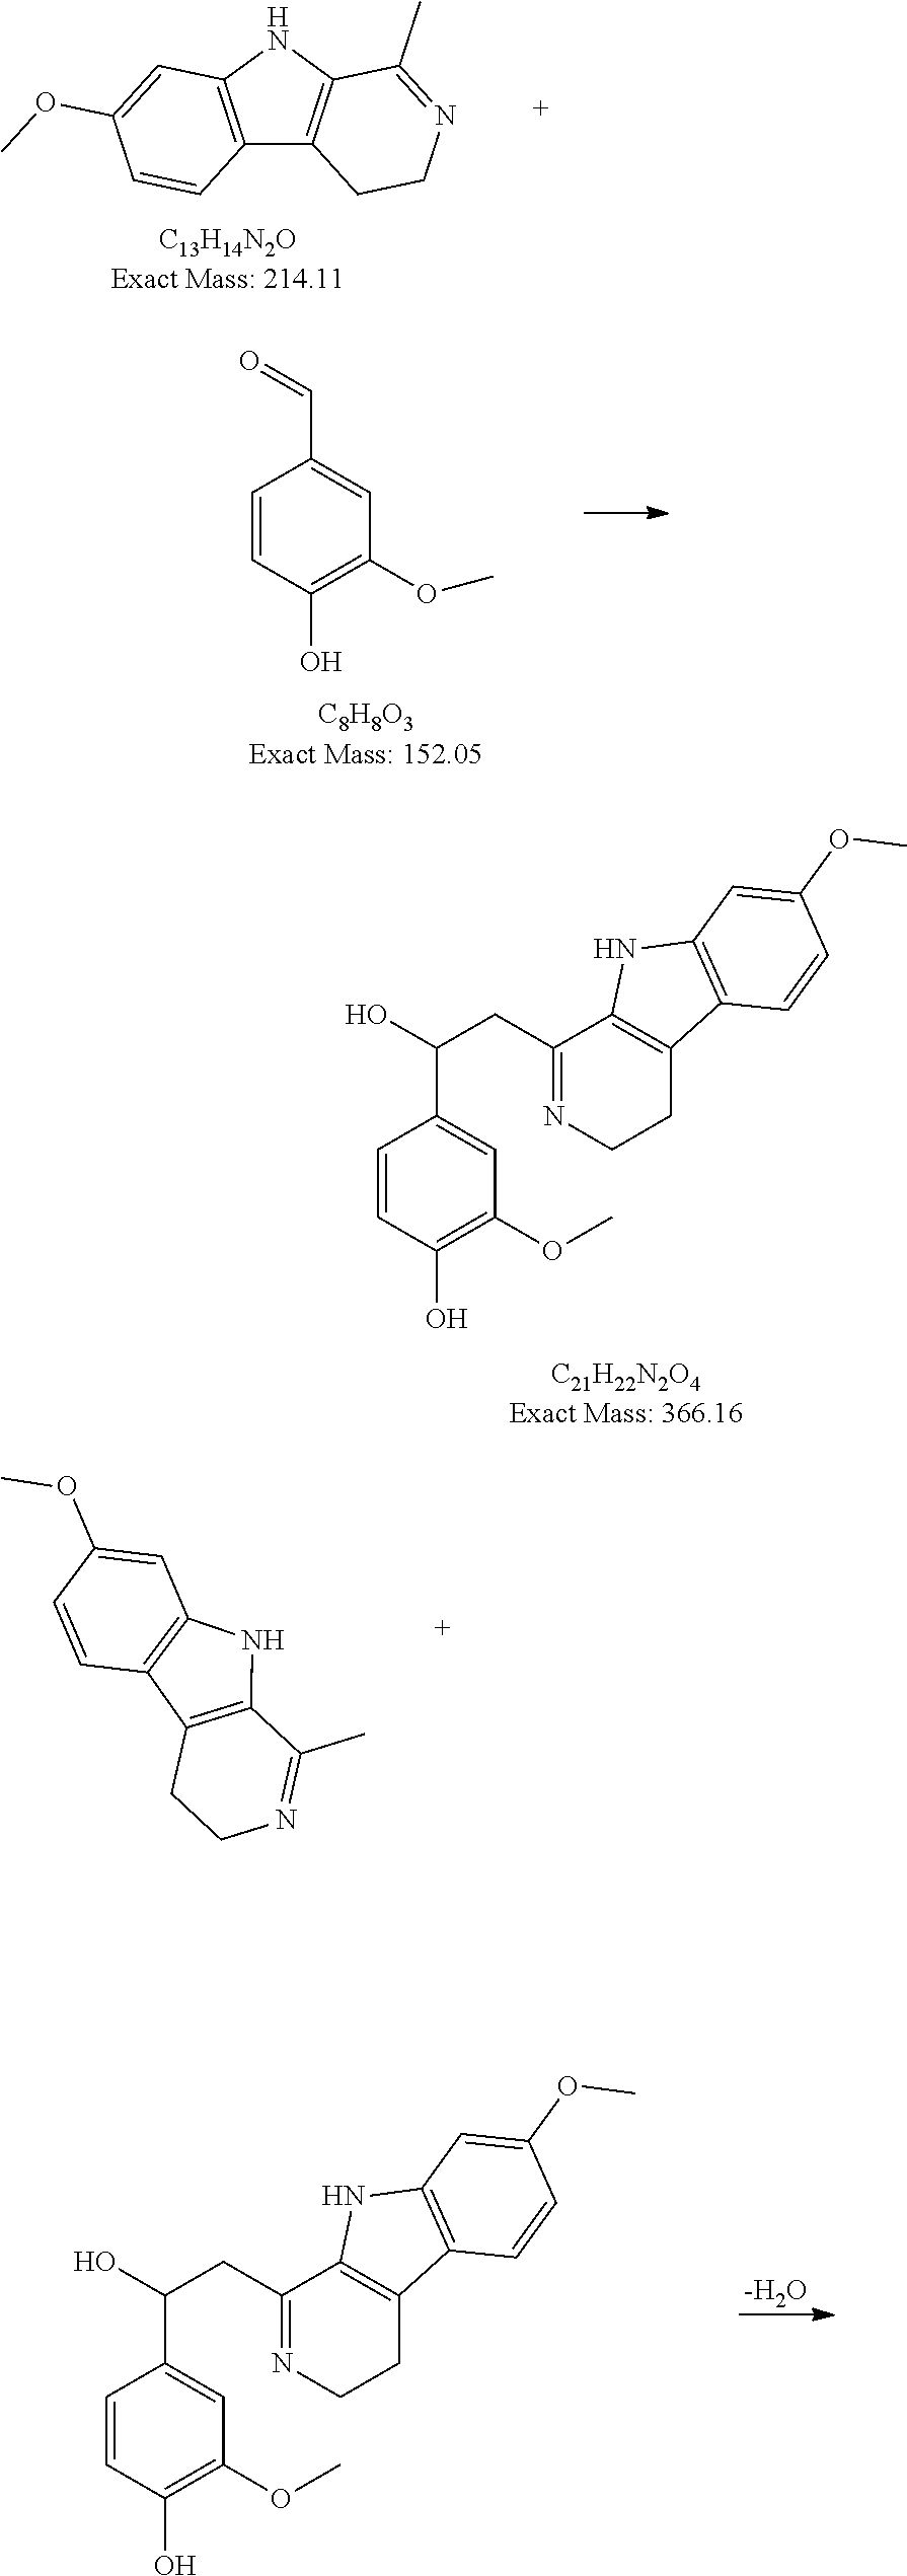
C12=C(NC3=C1C=CC(OC)=C3)C(C)=NCC2.C1=CC(O)=C(OC)C=C1C=O.C1=CC(O)=C(OC)C=C1C(O)CC1=NCCC2=C1NC1=C2C=CC(OC)=C1.C12=C(C(C)=NCC1)NC1=C2C=CC(OC)=C1.[-H2O].C1=CC(O)=C(OC)C=C1C(O)CC1=NCCC2=C1NC1=C2C=CC(OC)=C1
